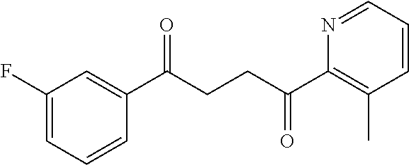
C1(C(CCC(C2=C(C)C=CC=N2)=O)=O)=CC(F)=CC=C1
